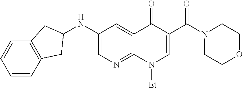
C1(NC2CC3=C(C=CC=C3)C2)=CN=C2C(=C1)C(=O)C(C(N1CCOCC1)=O)=CN2[Et]
